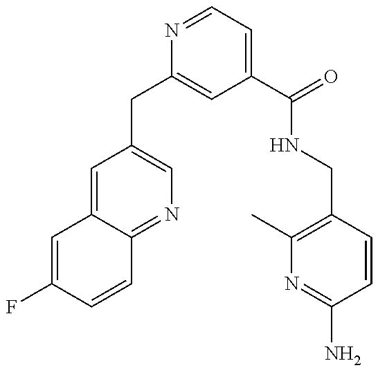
C1=C(F)C=CC2=NC=C(CC3=CC(C(=O)NCC4=C(C)N=C(N)C=C4)=CC=N3)C=C12
